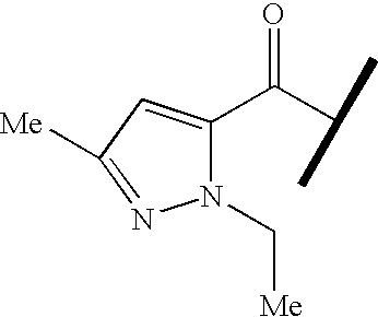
C1(C(C(C)C)=O)=CC([Me])=NN1C[Me]
